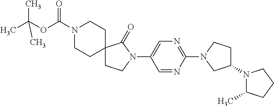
C1(N2C(=O)C3(CC2)CCN(C(OC(C)(C)C)=O)CC3)=CN=C(N2CC(N3C(C)CCC3)CC2)N=C1
